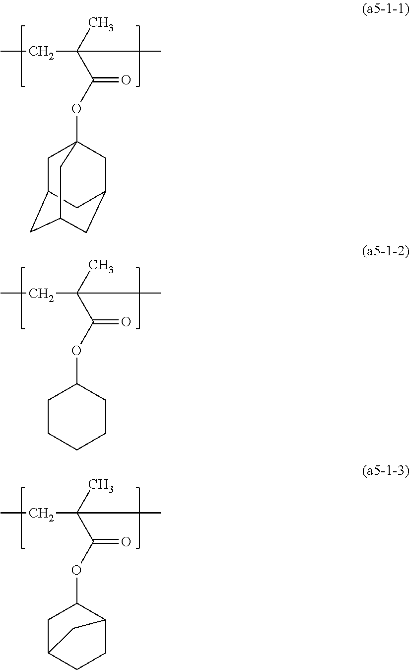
CCC(C(OC12CC3CC(CC(C1)C3)C2)=O)(C)C.CCC(C(OC1CCCCC1)=O)(C)C.CCC(C(OC1CC2CCC1C2)=O)(C)C
